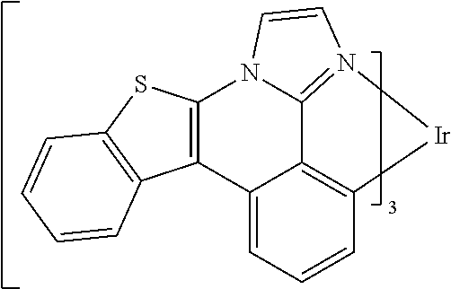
C12=C3C=CC=C1C1=C(SC4=C1C=CC=C4)N1C2=N([Ir]3)C=C1
